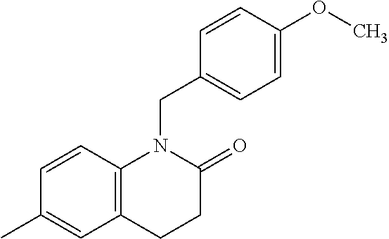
C12=C(C=CC(C)=C1)N(CC1=CC=C(OC)C=C1)C(=O)CC2
